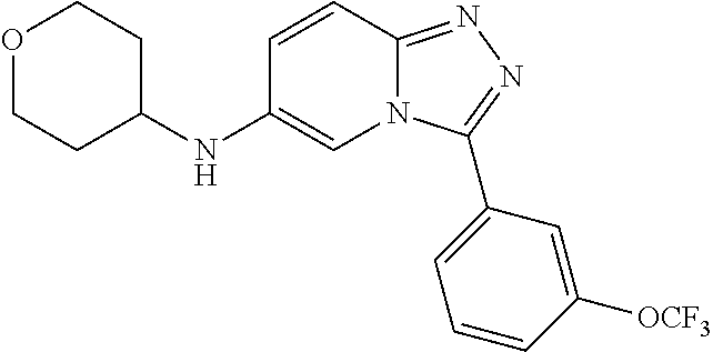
O1CCC(NC2=CN3C(=NN=C3C3=CC=CC([OCF3])=C3)C=C2)CC1
